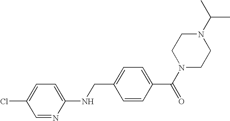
N1(C(C)C)CCN(C(C2=CC=C(CNC3=CC=C(Cl)C=N3)C=C2)=O)CC1
